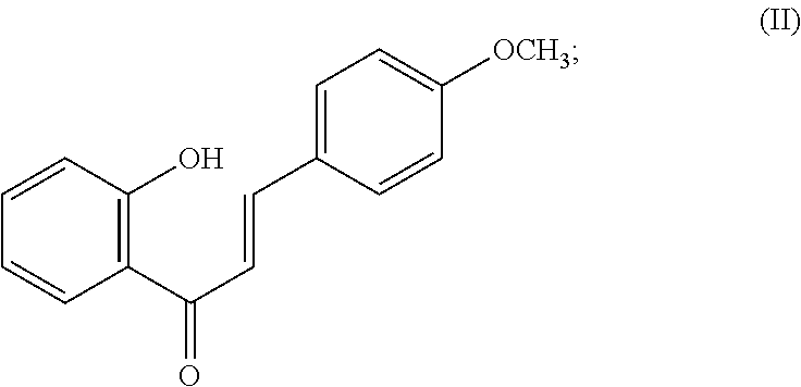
C1=C(C=CC(C2=C(O)C=CC=C2)=O)C=CC([OCH3])=C1
